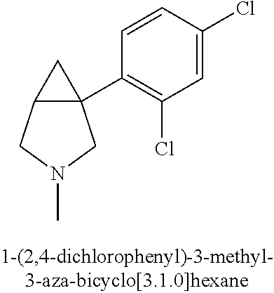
C12C(C3=C(Cl)C=C(Cl)C=C3)(C1)CN(C)C2
